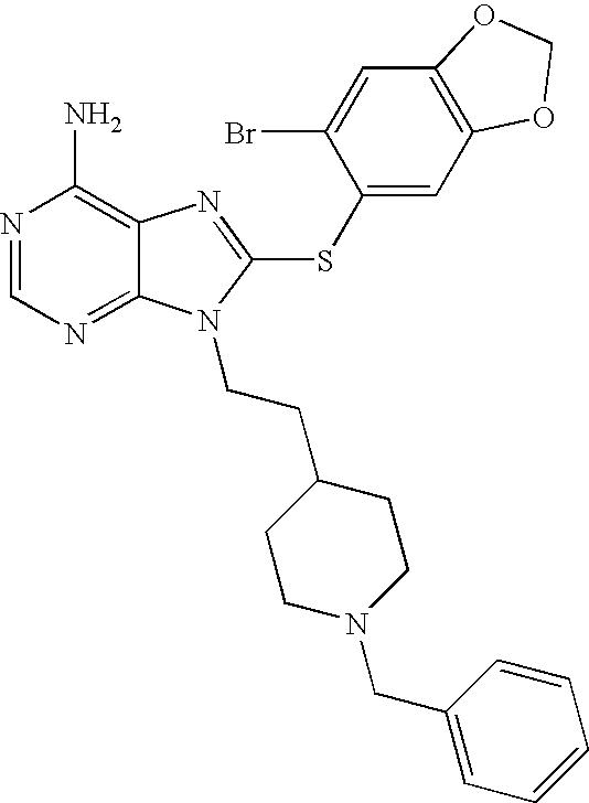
N1=CN=C2C(=C1N)N=C(SC1=CC3=C(C=C1Br)OCO3)N2CCC1CCN(CC2=CC=CC=C2)CC1
